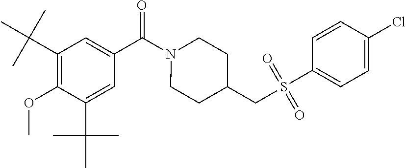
C1(C(C)(C)C)=C(OC)C(C(C)(C)C)=CC(C(N2CCC(CS(C3=CC=C(Cl)C=C3)(=O)=O)CC2)=O)=C1
